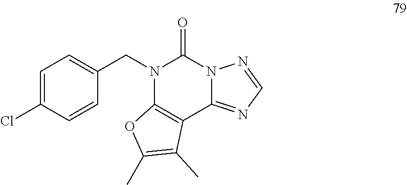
C1=C(Cl)C=CC(CN2C3=C(C4=NC=NN4C2=O)C(C)=C(C)O3)=C1
